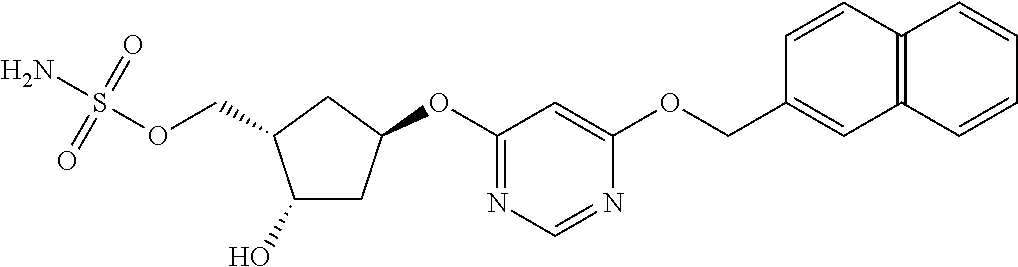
C1(O)CC(OC2=NC=NC(OCC3=CC4=C(C=C3)C=CC=C4)=C2)CC1COS(N)(=O)=O
